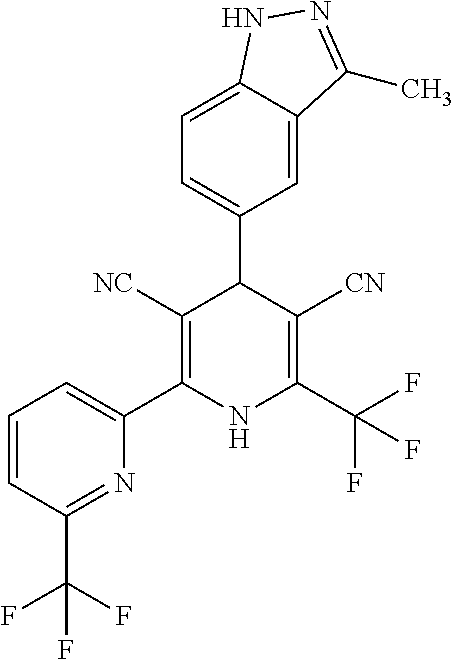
C1=C2C(=CC(C3C([NC])=C(C4=CC=CC(C(F)(F)F)=N4)NC(C(F)(F)F)=C3[CN])=C1)C(C)=NN2
